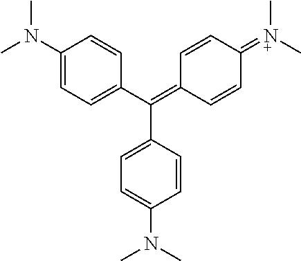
CN(C1=CC=C(C(=C2C=CC(=[N+](C)C)C=C2)C2=CC=C(N(C)C)C=C2)C=C1)C
